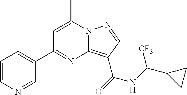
C1=C(C)N2C(=C(C(=O)NC(C3CC3)[CF3])C=N2)N=C1C1=C(C)C=CN=C1
